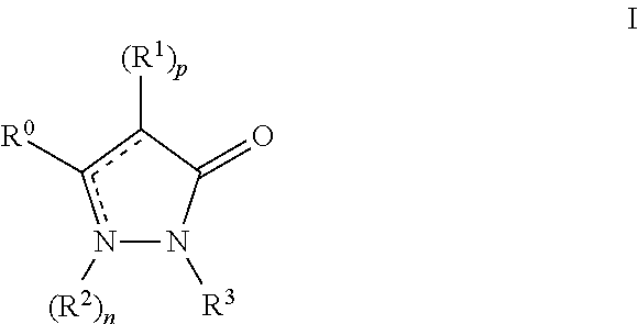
n1([(R2)n])c([R0])c([(R1)p])C(=O)N1[R3]
